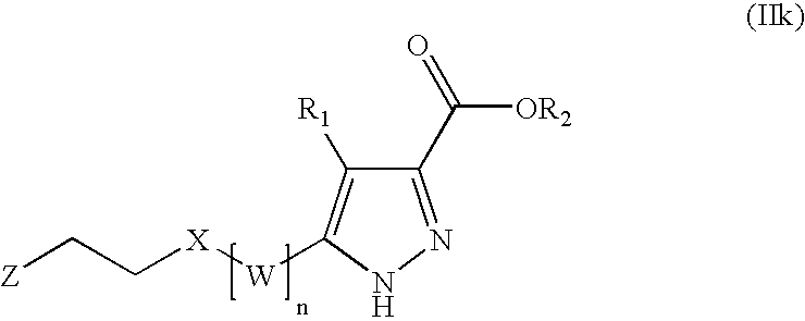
C1(C(=O)[OR2])=NNC([W][X]CC[Z])=C1[R1]
